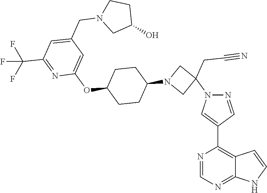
N1=CN=C2C(=C1C1=CN(C3(CC#N)CN(C4CCC(OC5=CC(CN6CC(O)CC6)=CC(C(F)(F)F)=N5)CC4)C3)N=C1)C=CN2
